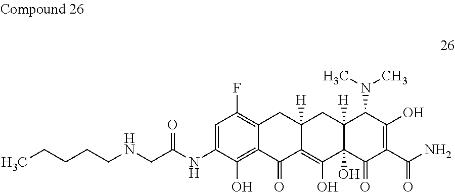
C1=C(NC(CNCCCCC)=O)C(O)=C2C(=C1F)CC1([H])C(=C(O)C3(O)C([H])(C1)C(N(C)C)C(O)=C(C(N)=O)C3=O)C2=O
